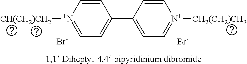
C1=C[N+]([CH(CH2)CH2])=CC=C1C1=CC=[N+]([CH2(CH2)CH3])C=C1.[Br-].[Br-]
